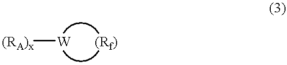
[(RA)x][W].[(Rf)]
